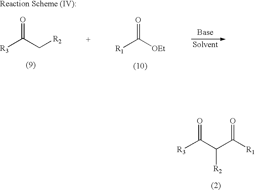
[R3]C(C(C([R1])=O)[R2])=O.[R3]C(C[R2])=O.[R1]C([OEt])=O
